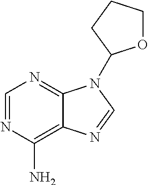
C1=NC(N)=C2C(=N1)N(C1OCCC1)C=N2
